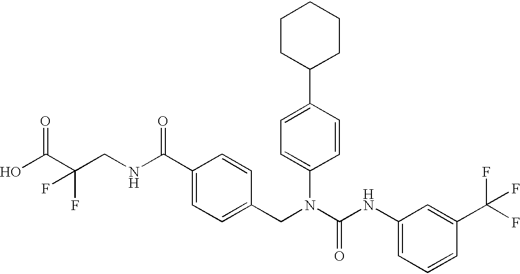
OC(C(CNC(C1=CC=C(CN(C(NC2=CC=CC(C(F)(F)F)=C2)=O)C2=CC=C(C3CCCCC3)C=C2)C=C1)=O)(F)F)=O
